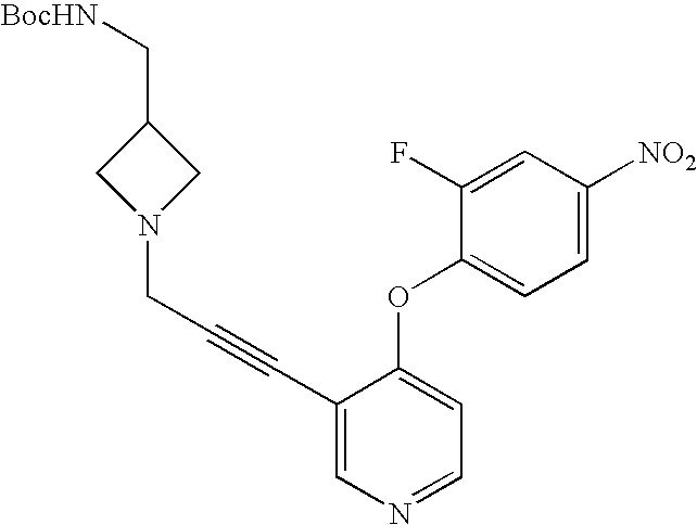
C(C#CC1=CN=CC=C1OC1=CC=C([NO2])C=C1F)N1CC(C[BocHN])C1
